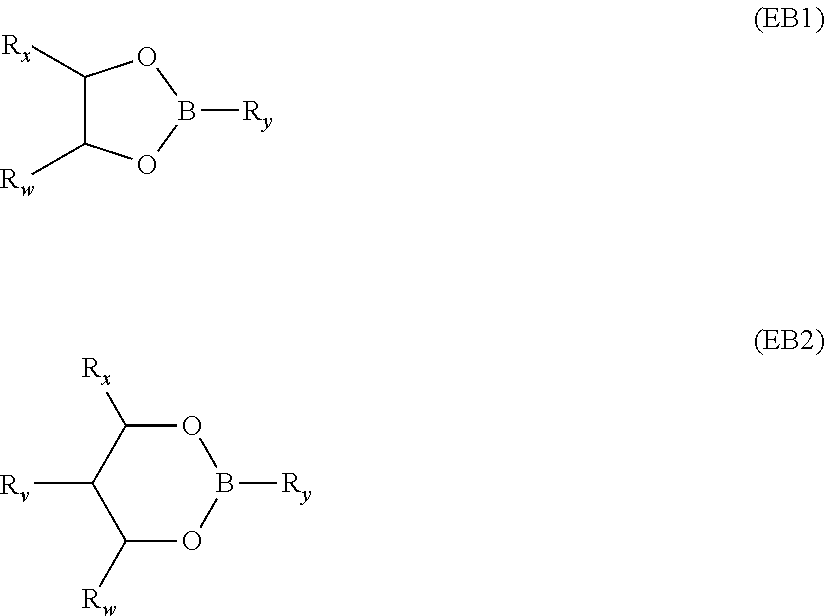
C1([Rx])C([Rw])OB([Ry])O1.C1([Rv])C([Rw])OB([Ry])OC1[Rx]
